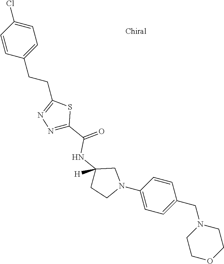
C1=CC(CCC2=NN=C(C(=O)NC3([H])CCN(C4=CC=C(CN5CCOCC5)C=C4)C3)S2)=CC=C1Cl
